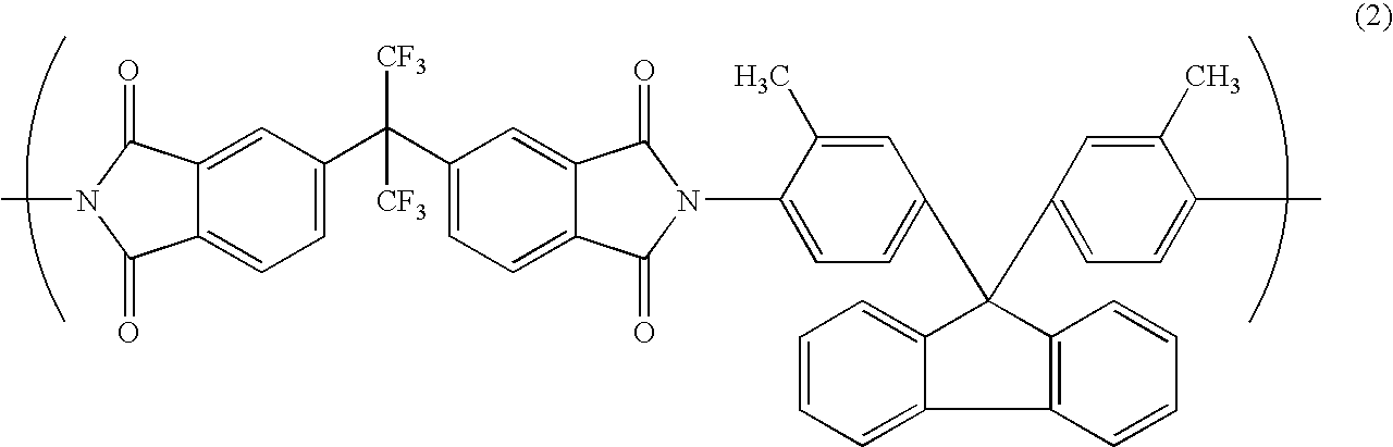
C1=C(C(C2=CC=C3C(=C2)C(=O)N(C2=CC=C(C4(C5=CC=C(C)C(C)=C5)C5=CC=CC=C5C5=C4C=CC=C5)C=C2C)C3=O)([CF3])[CF3])C=C2C(=C1)C(=O)N(C)C2=O
